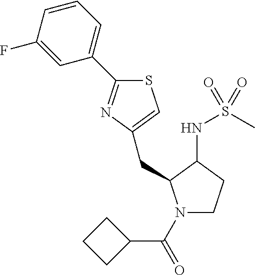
S1C(C2=CC=CC(F)=C2)=NC(CC2N(C(C3CCC3)=O)CCC2NS(C)(=O)=O)=C1
